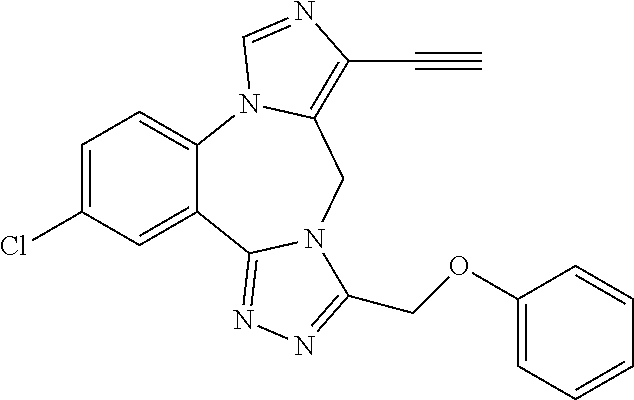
C1=C(Cl)C=C2C(=C1)N1C(=C(C#C)N=C1)CN1C2=NN=C1COC1=CC=CC=C1
